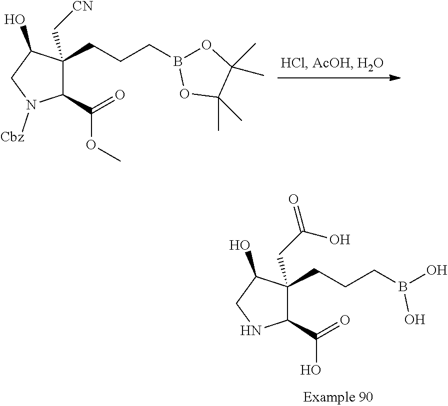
C1(CCCB(O)O)(CC(=O)O)C(C(=O)O)NCC1O.C1(CCCB2OC(C)(C)C(C)(C)O2)(C[CN])C(C(=O)OC)N([Cbz])CC1O
